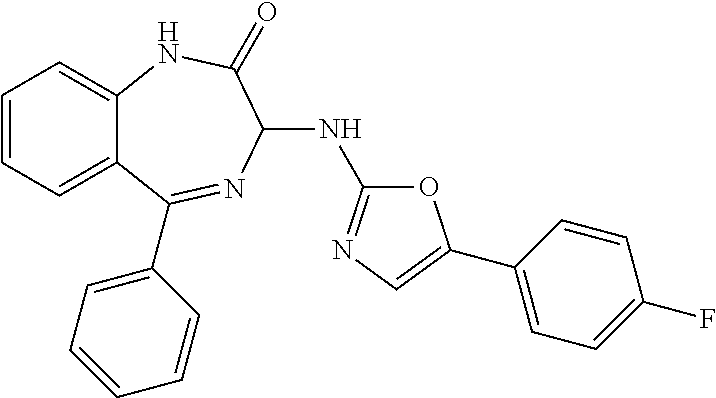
C1=CC=C2C(=C1)NC(=O)C(NC1=NC=C(C3=CC=C(F)C=C3)O1)N=C2C1=CC=CC=C1
